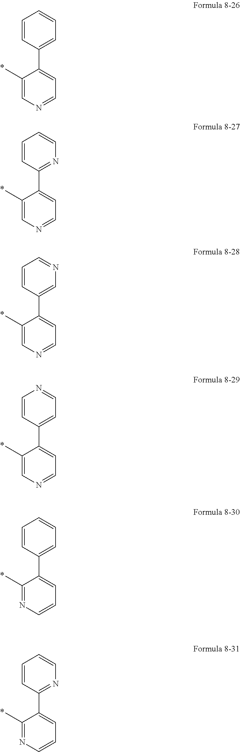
C1(C)=CN=CC=C1C1=CC=CC=C1.C1(C)=CN=CC=C1C1=NC=CC=C1.C1(C)=CN=CC=C1C1=CN=CC=C1.C1(C)=CN=CC=C1C1=CC=NC=C1.C1(C)=NC=CC=C1C1=CC=CC=C1.C1(C)=NC=CC=C1C1=NC=CC=C1
